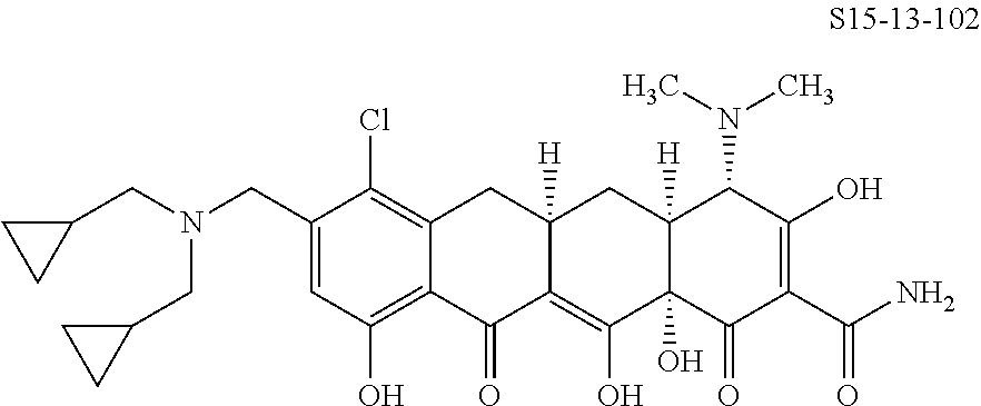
C12=C(Cl)C(CN(CC3CC3)CC3CC3)=CC(O)=C1C(=O)C1=C(O)C3(O)C([H])(CC1([H])C2)C(N(C)C)C(O)=C(C(N)=O)C3=O
